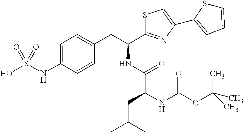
C1=C(NS(O)(=O)=O)C=CC(CC(NC(C(NC(=O)OC(C)(C)C)CC(C)C)=O)C2=NC(C3=CC=CS3)=CS2)=C1
